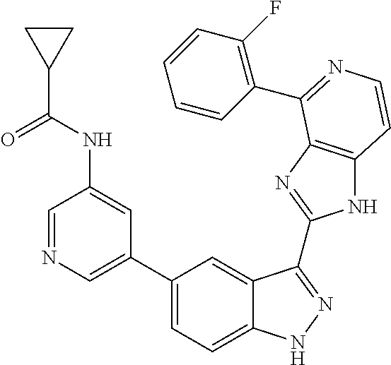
C1(C2=CN=CC(NC(=O)C3CC3)=C2)=CC=C2C(=C1)C(C1=NC3=C(N1)C=CN=C3C1=C(F)C=CC=C1)=NN2
